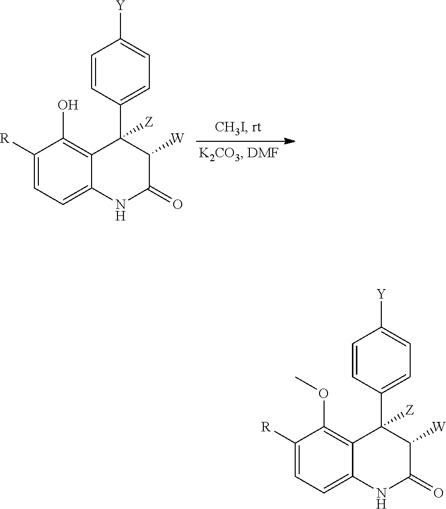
C1([R])=CC=C2C(=C1O)C(C1=CC=C([Y])C=C1)([Z])C([W])C(=O)N2.C1([R])=CC=C2C(=C1OC)C(C1=CC=C([Y])C=C1)([Z])C([W])C(=O)N2
